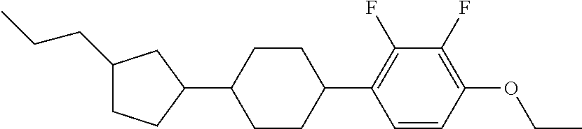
C1(CCC)CCC(C2CCC(C3=C(F)C(F)=C(OCC)C=C3)CC2)C1
